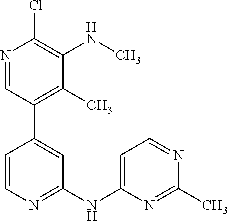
C1=CN=C(NC2=CC=NC(C)=N2)C=C1C1=C(C)C(NC)=C(Cl)N=C1
